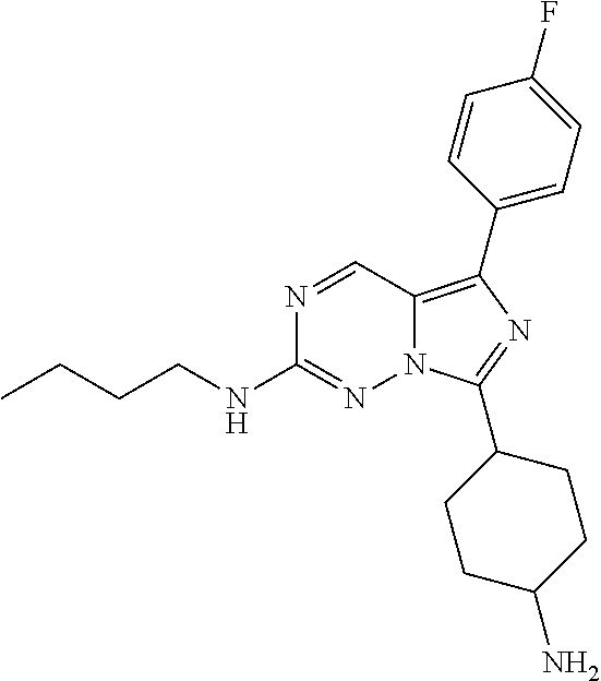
CCCCNC1=NN2C(=C(C3=CC=C(F)C=C3)N=C2C2CCC(N)CC2)C=N1
